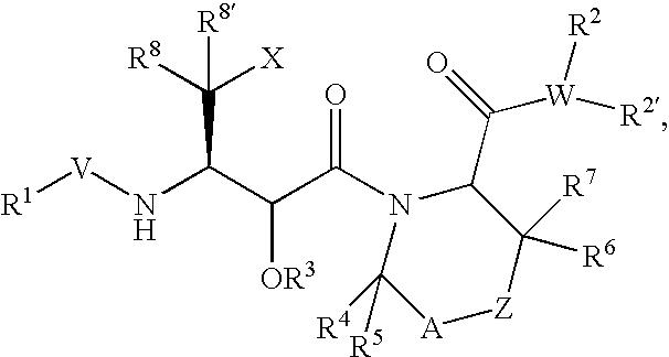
[R1][V]NC(C(C(=O)N1C([R5])([R4])[A][Z]C([R7])([R6])C1C(=O)[W]([R2])[R2])[OR3])C([R8])([X])[R8]
